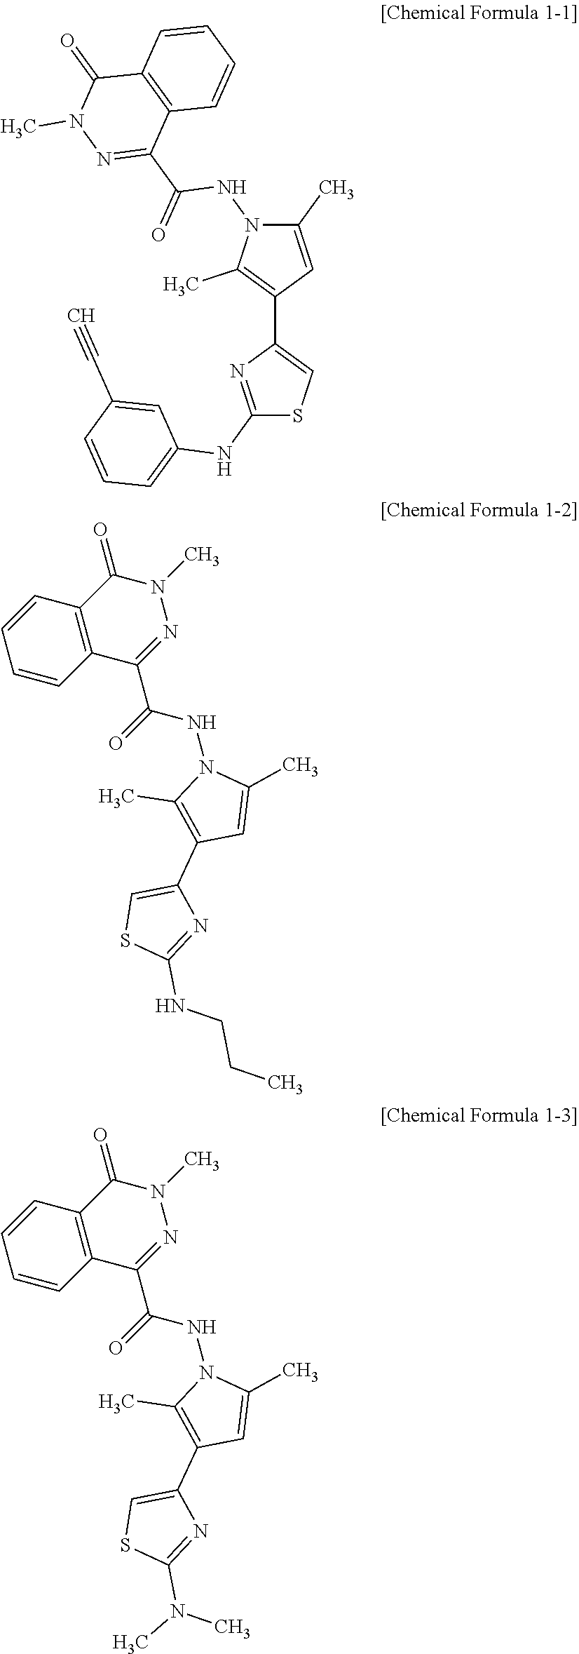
C1(NC2=CC=CC(C#C)=C2)=NC(C2=C(C)N(NC(C3=NN(C)C(=O)C4=C3C=CC=C4)=O)C(C)=C2)=CS1.N1(C)C(=O)C2=C(C(C(=O)NN3C(C)=C(C4=CSC(NCCC)=N4)C=C3C)=N1)C=CC=C2.N1(C)C(=O)C2=C(C(C(=O)NN3C(C)=C(C4=CSC(N(C)C)=N4)C=C3C)=N1)C=CC=C2
